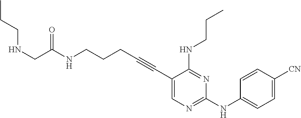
C1(C#CCCCNC(=O)CNCCC)=CN=C(NC2=CC=C([CN])C=C2)N=C1NCCC
